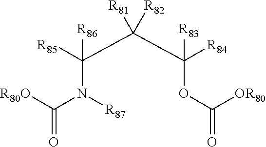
[R80O]C(N([R87])C([R86])([R85])C(C([R83])(OC([OR80])=O)[R84])([R82])[R81])=O
